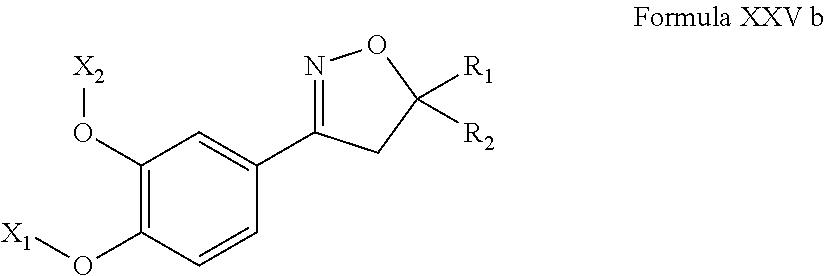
C1(C2=NOC([R1])([R2])C2)=CC(O[X2])=C(O[X1])C=C1
